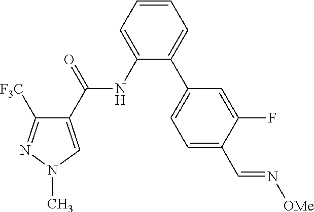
C1=CC=C(NC(C2=CN(C)N=C2[F3C])=O)C(C2=CC=C(C=N[OMe])C(F)=C2)=C1
